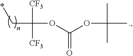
*CC([CF3])([CF3])OC(OC(C)(C)C)=O
